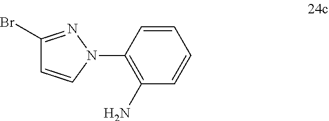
C1(N)=C(N2C=CC(Br)=N2)C=CC=C1
